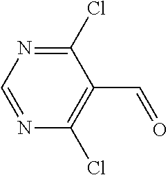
C1(Cl)=NC=NC(Cl)=C1C=O
